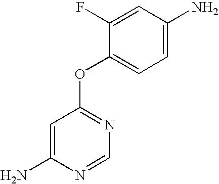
C1(F)=CC(N)=CC=C1OC1=NC=NC(N)=C1
